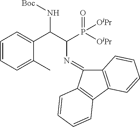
C1=CC=C(C)C(C(C(P([OiPr])(=O)[OiPr])N=C2C3=C(C4=C2C=CC=C4)C=CC=C3)N[Boc])=C1
